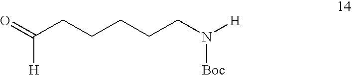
O=C(CCCCCN([H])[Boc])[H]
